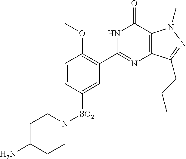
C1(N)CCN([SO2]C2=CC(C3=NC4=C(C(=O)N3)N(C)N=C4CCC)=C(OCC)C=C2)CC1
